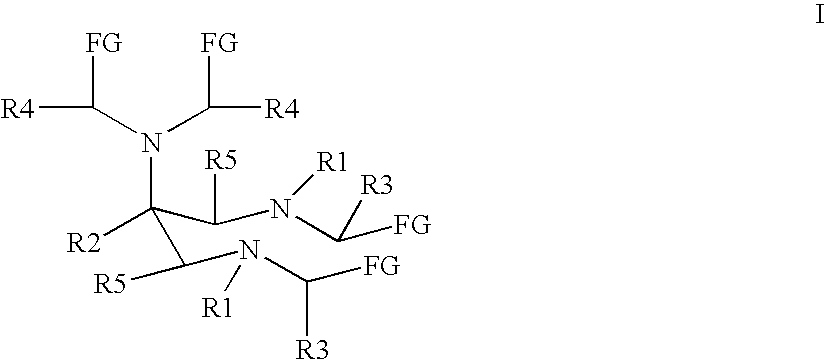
[FG]C(N(C([FG])[R4])C(C(N([R1])C([FG])[R3])[R5])(C(N(C([FG])[R3])[R1])[R5])[R2])[R4]
